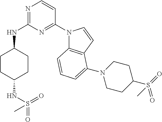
C1CC(NS(=O)(=O)C)CCC1NC1=NC=CC(N2C3=C(C=C2)C(N2CCC(S(=O)(=O)C)CC2)=CC=C3)=N1
